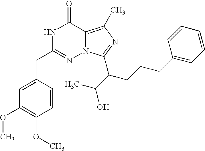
C1(OC)=C(OC)C=CC(CC2=NN3C(=C(C)N=C3C(CCCC3=CC=CC=C3)C(C)O)C(=O)N2)=C1
